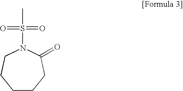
C1CCC(=O)N(S(C)(=O)=O)CC1
